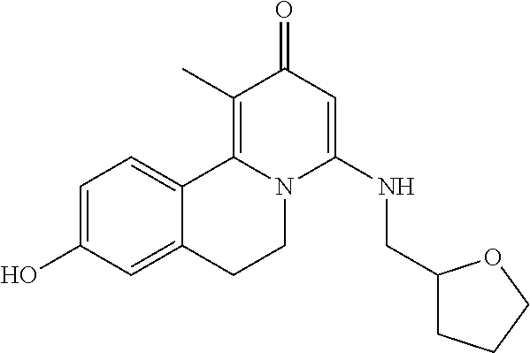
OC1=CC=C2C(=C1)CCN1C2=C(C)C(=O)C=C1NCC1CCCO1
